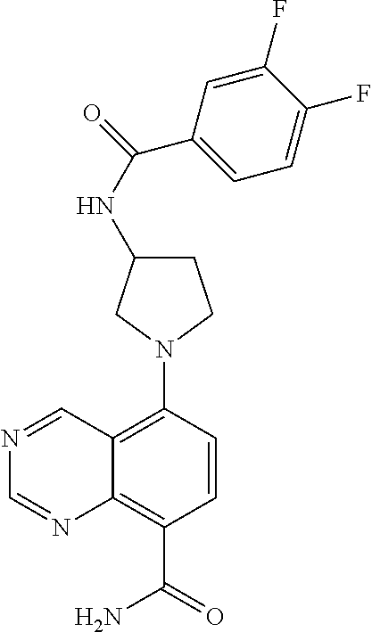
C12=C(N3CCC(NC(C4=CC=C(F)C(F)=C4)=O)C3)C=CC(C(=O)N)=C1N=CN=C2
